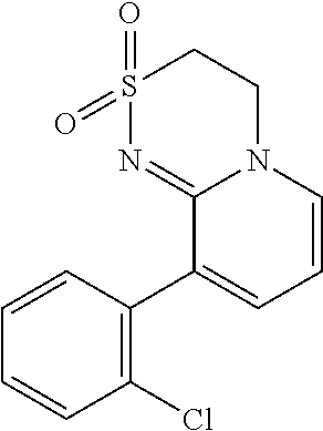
C1S(=O)(=O)N=C2N(C1)C=CC=C2C1=C(Cl)C=CC=C1
